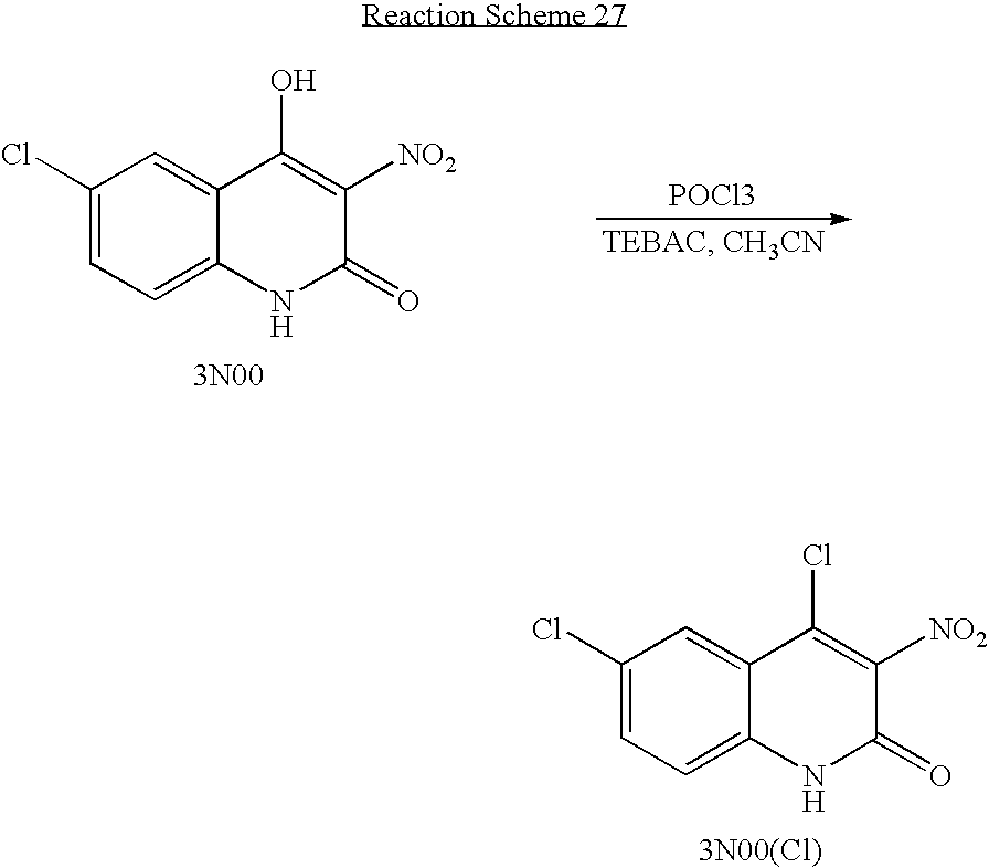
C1(Cl)=CC=C2C(=C1)C(Cl)=C([NO2])C(=O)N2.[3N00(Cl)].C1(Cl)=CC=C2C(=C1)C(O)=C([NO2])C(=O)N2.[3N00].[POCl3]
